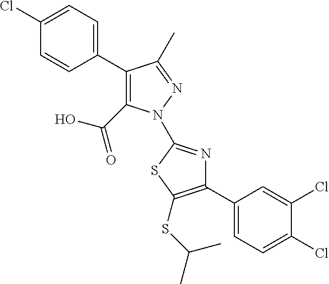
C1(C2=CC=C(Cl)C=C2)=C(C(=O)O)N(C2=NC(C3=CC=C(Cl)C(Cl)=C3)=C(SC(C)C)S2)N=C1C
